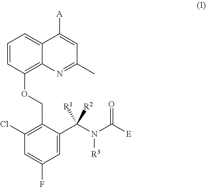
C1=CC(OCC2=C(Cl)C=C(F)C=C2C(N(C([E])=O)[R3])([R2])[R1])=C2C(=C1)C([A])=CC(C)=N2
